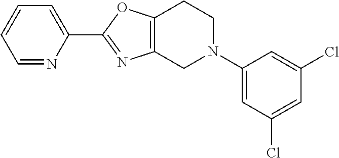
C1(C2=NC3=C(O2)CCN(C2=CC(Cl)=CC(Cl)=C2)C3)=CC=CC=N1
